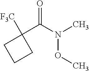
N(OC)(C)C(C1([F3C])CCC1)=O
